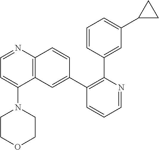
C1(C2=CC3=C(C=C2)N=CC=C3N2CCOCC2)=C(C2=CC(C3CC3)=CC=C2)N=CC=C1
